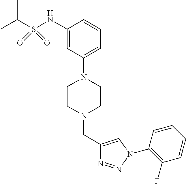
C1(NS(=O)(C(C)C)=O)=CC(N2CCN(CC3=CN(C4=C(F)C=CC=C4)N=N3)CC2)=CC=C1
